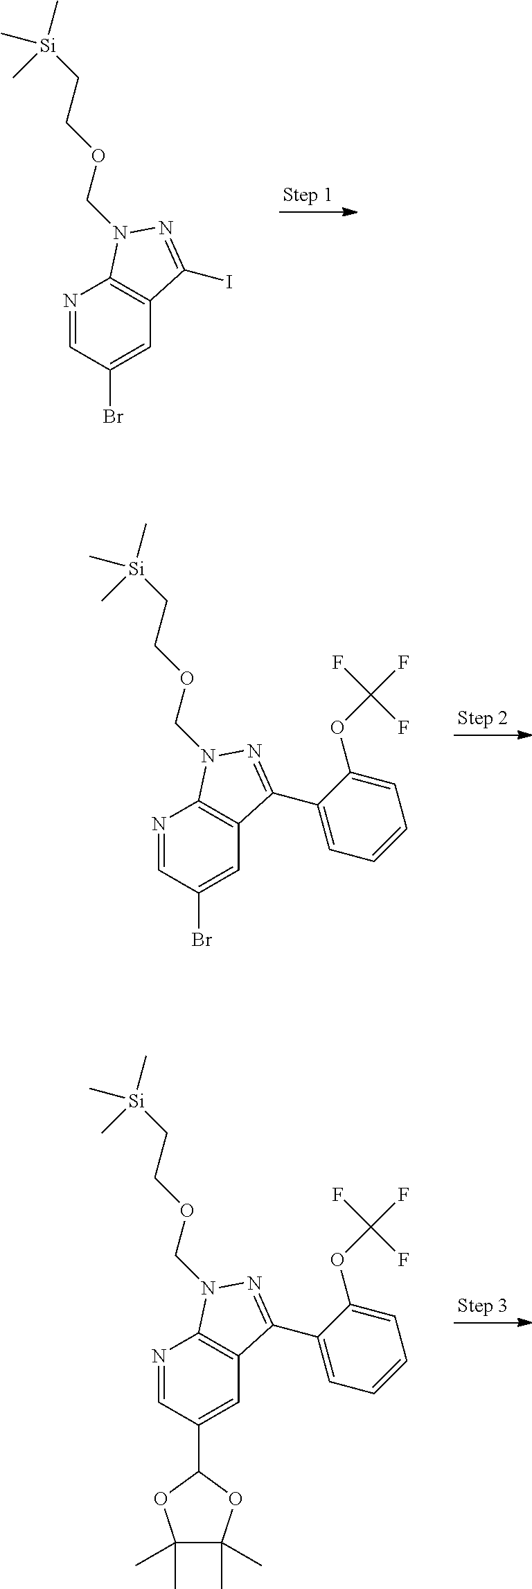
N1=CC(Br)=CC2=C1N(COCC[Si](C)(C)C)N=C2I.N1=CC(Br)=CC2=C1N(COCC[Si](C)(C)C)N=C2C1=CC=CC=C1OC(F)(F)F.N1=CC(C2OC(C)(C)C(C)(C)O2)=CC2=C1N(COCC[Si](C)(C)C)N=C2C1=CC=CC=C1OC(F)(F)F
